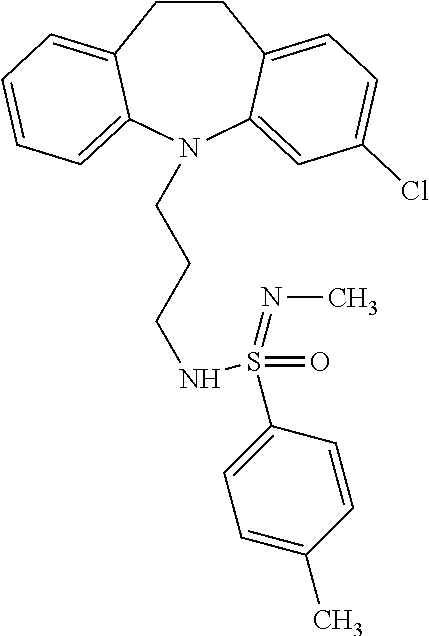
C1CC2=CC=C(Cl)C=C2N(CCCNS(C2=CC=C(C)C=C2)(=O)=NC)C2=CC=CC=C12
